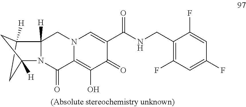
N12C(=O)C3=C(O)C(=O)C(C(NCC4=C(F)C=C(F)C=C4F)=O)=CN3CC1([H])C1([H])CC2([H])C1
